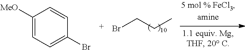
C1([MeO])=CC=C(Br)C=C1.BrCCC
